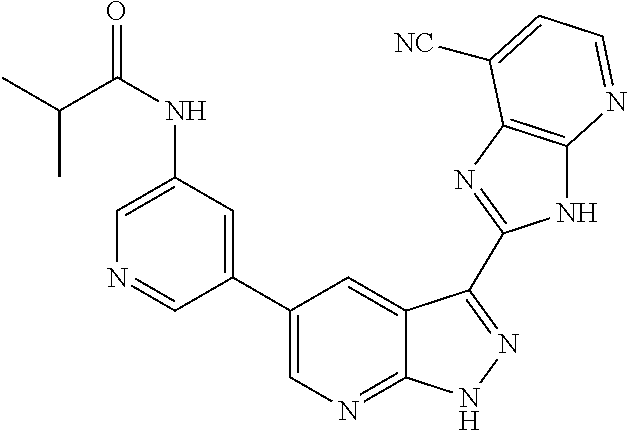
C1(C2=CN=C3C(=C2)C(C2=NC4=C(N2)N=CC=C4[NC])=NN3)=CC(NC(=O)C(C)C)=CN=C1
